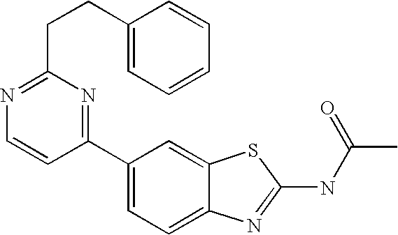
C1(C2=CC=C3C(=C2)SC(NC(C)=O)=N3)=NC(CCC2=CC=CC=C2)=NC=C1
